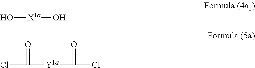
O[X1a]O.ClC([Y1a]C(Cl)=O)=O
